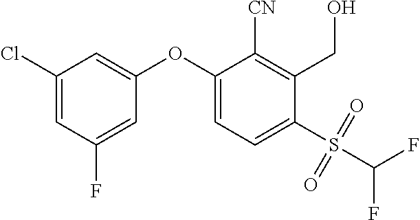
C1(OC2=CC=C(S(C(F)F)(=O)=O)C(CO)=C2[CN])=CC(Cl)=CC(F)=C1
